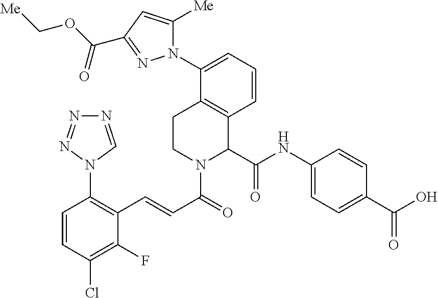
C1=CC(Cl)=C(F)C(C=CC(=O)N2C(C(NC3=CC=C(C(O)=O)C=C3)=O)C3=C(CC2)C(N2C([Me])=CC(C(OC[Me])=O)=N2)=CC=C3)=C1N1N=NN=C1
